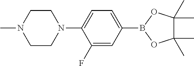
C1(F)=CC(B2OC(C)(C)C(C)(C)O2)=CC=C1N1CCN(C)CC1
